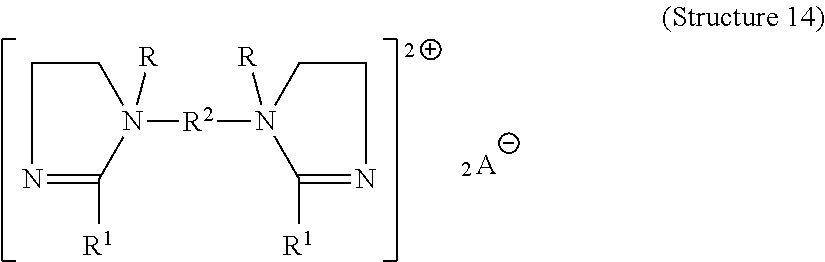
[R1]C1=NCCN1([R])[R2]N1([R])C([R1])=NCC1.[A]
